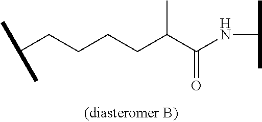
C(CCC(C(=O)NC(C)C)C)CC(C)C
